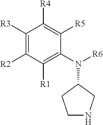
C1([R3])=C([R2])C([R1])=C(N([R6])C2CNCC2)C([R5])=C1[R4]
